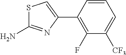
C1(F)=C(C2=CSC(N)=N2)C=CC=C1[CF3]
